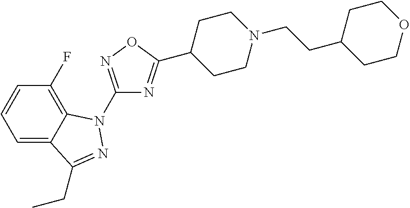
C1(F)=C2C(=CC=C1)C(CC)=NN2C1=NOC(C2CCN(CCC3CCOCC3)CC2)=N1
